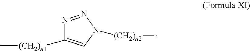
N1=NN([(CH2)n2]C)C=C1[(CH2)n1]C
